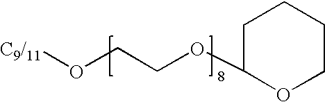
[C9/11]OCCOC1OCCCC1
